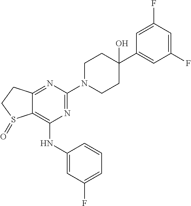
C1CN(C2=NC(NC3=CC(F)=CC=C3)=C3C(=N2)CCS3=O)CCC1(C1=CC(F)=CC(F)=C1)O
